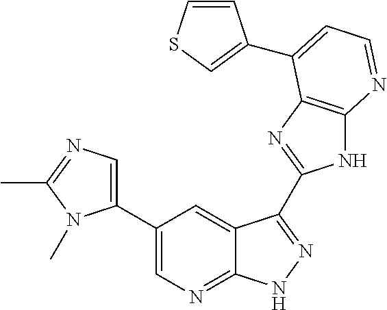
C1(C2=CN=C(C)N2C)=CN=C2C(=C1)C(C1=NC3=C(N1)N=CC=C3C1=CSC=C1)=NN2
